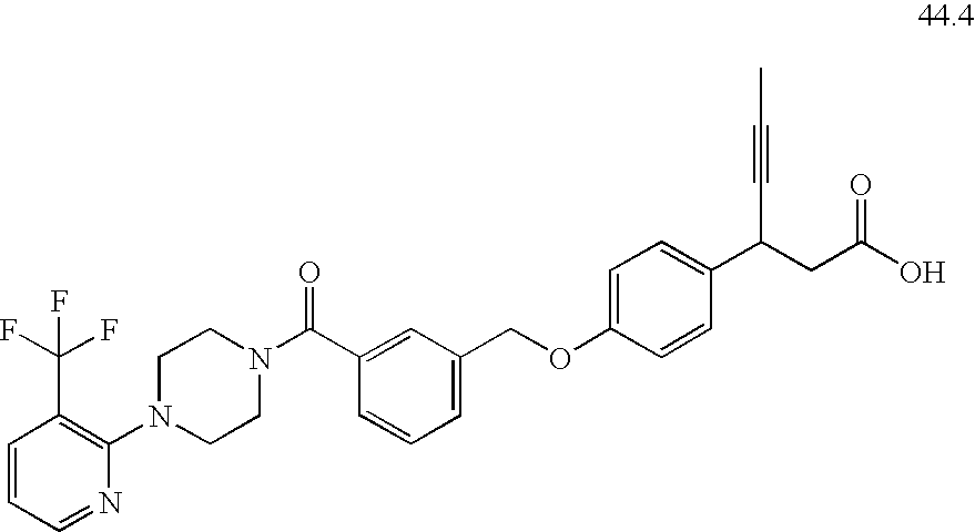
C(OC1=CC=C(C(CC(O)=O)C#CC)C=C1)C1=CC=CC(C(N2CCN(C3=C(C(F)(F)F)C=CC=N3)CC2)=O)=C1
